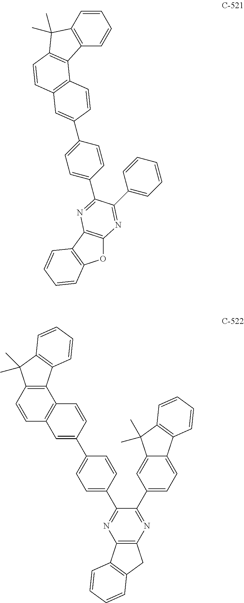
O1C2=C(C3=C1C=CC=C3)N=C(C1=CC=C(C3=CC4=C(C5=C(C(C)(C)C6=C5C=CC=C6)C=C4)C=C3)C=C1)C(C1=CC=CC=C1)=N2.C12=C(N=C(C3=CC=C4C(=C3)C(C)(C)C3=C4C=CC=C3)C(C3=CC=C(C4=CC5=C(C=C4)C4=C(C=C5)C(C)(C)C5=C4C=CC=C5)C=C3)=N1)CC1=C2C=CC=C1
